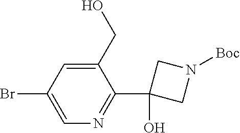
C1=C(CO)C(C2(O)CN([Boc])C2)=NC=C1Br
